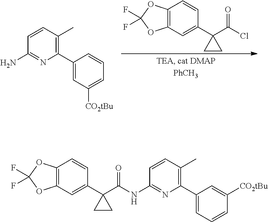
ClC(C1(C2=CC3=C(C=C2)OC(F)(F)O3)CC1)=O.C1=CC(C)=C(C2=CC([CO2tBu])=CC=C2)N=C1N.C1=CC(C)=C(C2=CC=CC([CO2tBu])=C2)N=C1NC(C1(C2=CC3=C(C=C2)OC(F)(F)O3)CC1)=O
